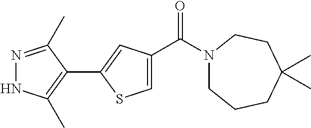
N1=C(C)C(C2=CC(C(N3CCCC(C)(C)CC3)=O)=CS2)=C(C)N1
